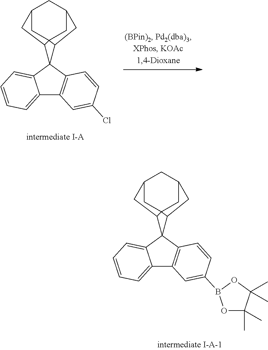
C12=CC=CC=C1C1(C3=C2C=C(Cl)C=C3)C2C34CC(CC(C3)C2)CC14.C12=CC=CC=C1C1(C3=C2C=C(B2OC(C)(C)C(C)(C)O2)C=C3)C2C34CC(CC(C3)C2)CC14
